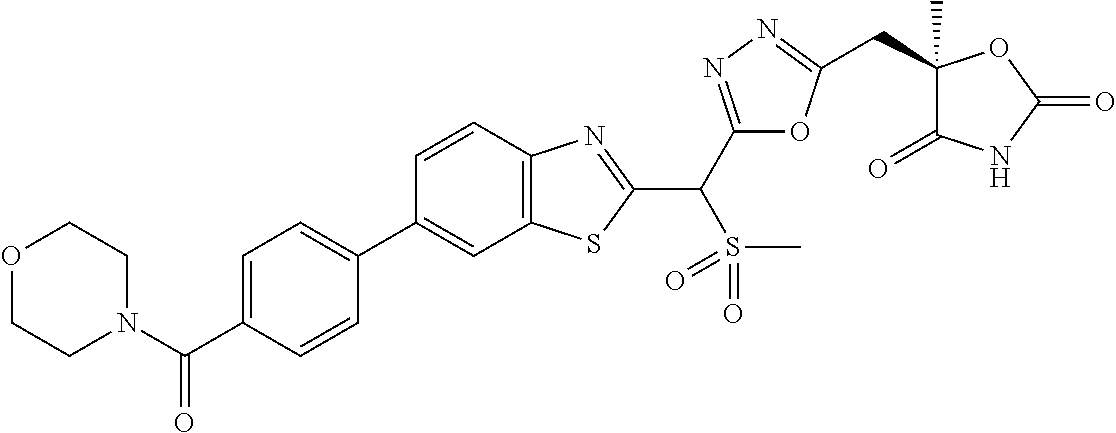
C12=C(C=CC(C3=CC=C(C(N4CCOCC4)=O)C=C3)=C1)N=C(C(S(=O)(=O)C)C1=NN=C(CC3(C)C(=O)NC(=O)O3)O1)S2
